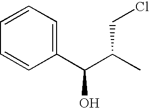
C1(C(C(C)CCl)O)=CC=CC=C1
